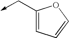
C1(C->C)=CC=CO1
